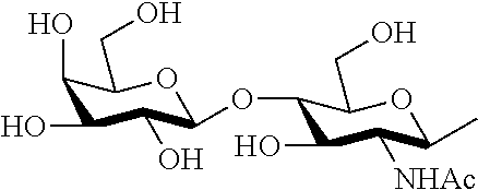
C1(O)C(O)C(O)C(OC2C(O)C([NHAc])C(C)OC2CO)OC1CO
